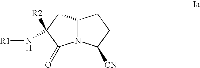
C1C([R2])(N[R1])C(=O)N2C1CCC2[CN]
